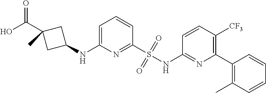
C1=C(NC2CC(C(O)=O)(C)C2)N=C(S(NC2=NC(C3=C(C)C=CC=C3)=C([CF3])C=C2)(=O)=O)C=C1
